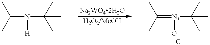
N(C(C)(C)C)(C(C)C)[H].[N+](C(C)(C)C)(=C(C)C)[O-]
